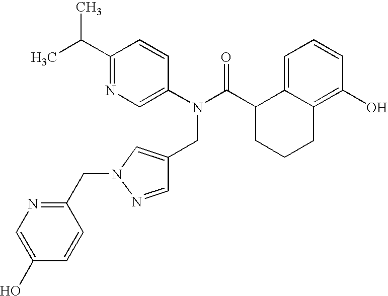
C1(C(C)C)=NC=C(N(C(C2CCCC3=C(O)C=CC=C23)=O)CC2=CN(CC3=NC=C(O)C=C3)N=C2)C=C1
